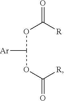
O=C(OC(OC([R])=O)[Ar])[R]
